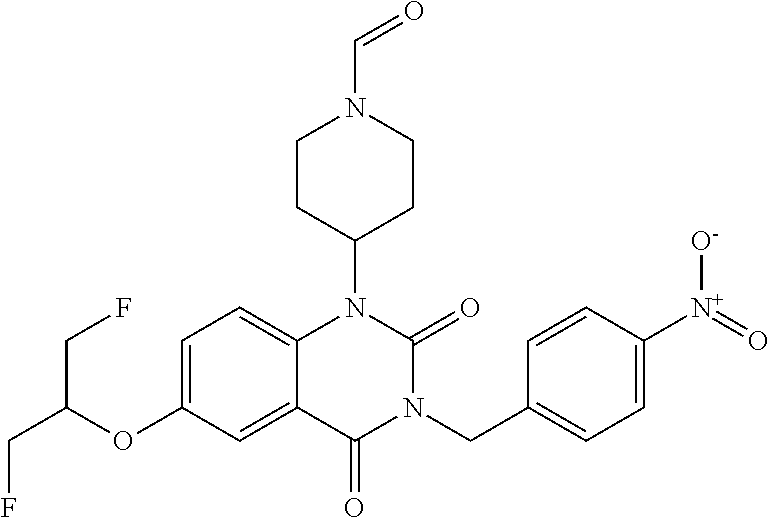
C12=CC=C(OC(CF)CF)C=C1C(=O)N(CC1=CC=C([N+](=O)[O-])C=C1)C(=O)N2C1CCN(C=O)CC1
